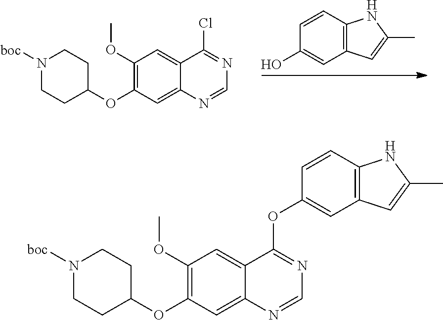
C1(OC)=C(OC2CCN([boc])CC2)C=C2C(=C1)C(Cl)=NC=N2.C12=C(C=CC(O)=C1)NC(C)=C2.C1(OC)=C(OC2CCN([boc])CC2)C=C2C(=C1)C(OC1=CC3=C(C=C1)NC(C)=C3)=NC=N2
